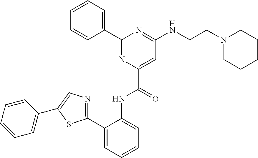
C1(NCCN2CCCCC2)=NC(C2=CC=CC=C2)=NC(C(NC2=CC=CC=C2C2=NC=C(C3=CC=CC=C3)S2)=O)=C1
